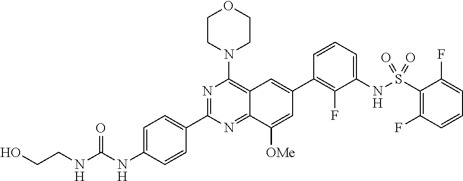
C12=NC(C3=CC=C(NC(NCCO)=O)C=C3)=NC(N3CCOCC3)=C1C=C(C1=C(F)C(NS(C3=C(F)C=CC=C3F)(=O)=O)=CC=C1)C=C2[OMe]
